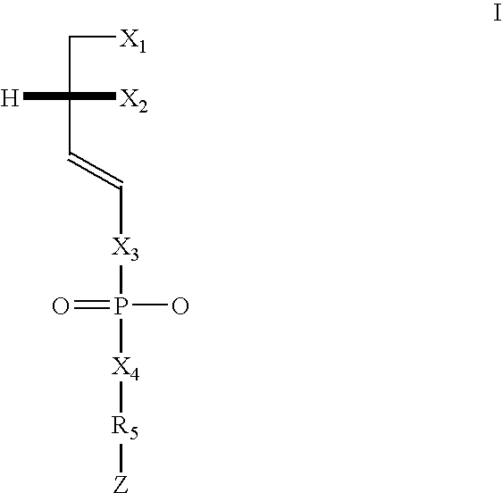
[X1]CC([H])([X2])C=C[X3]P(O)(=O)[X4][R5][Z]
